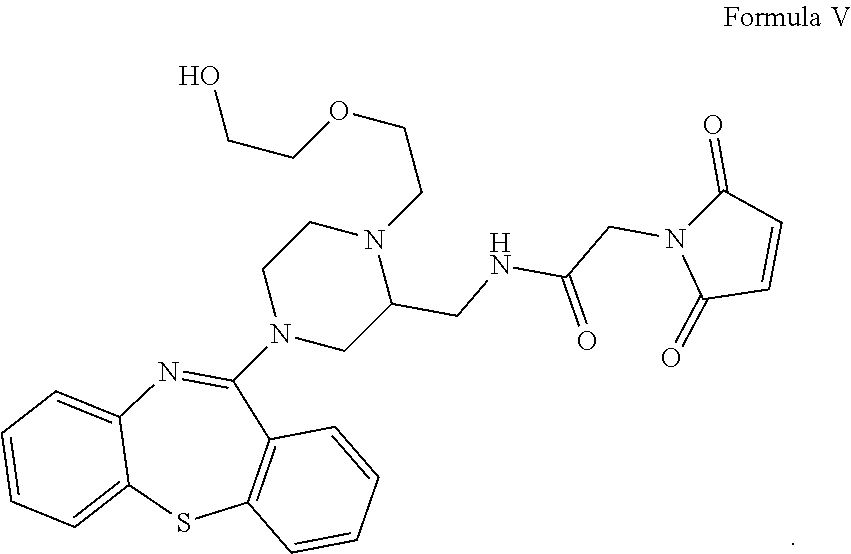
C12=CC=CC=C1N=C(N1CC(CNC(CN3C(=O)C=CC3=O)=O)N(CCOCCO)CC1)C1=C(S2)C=CC=C1
